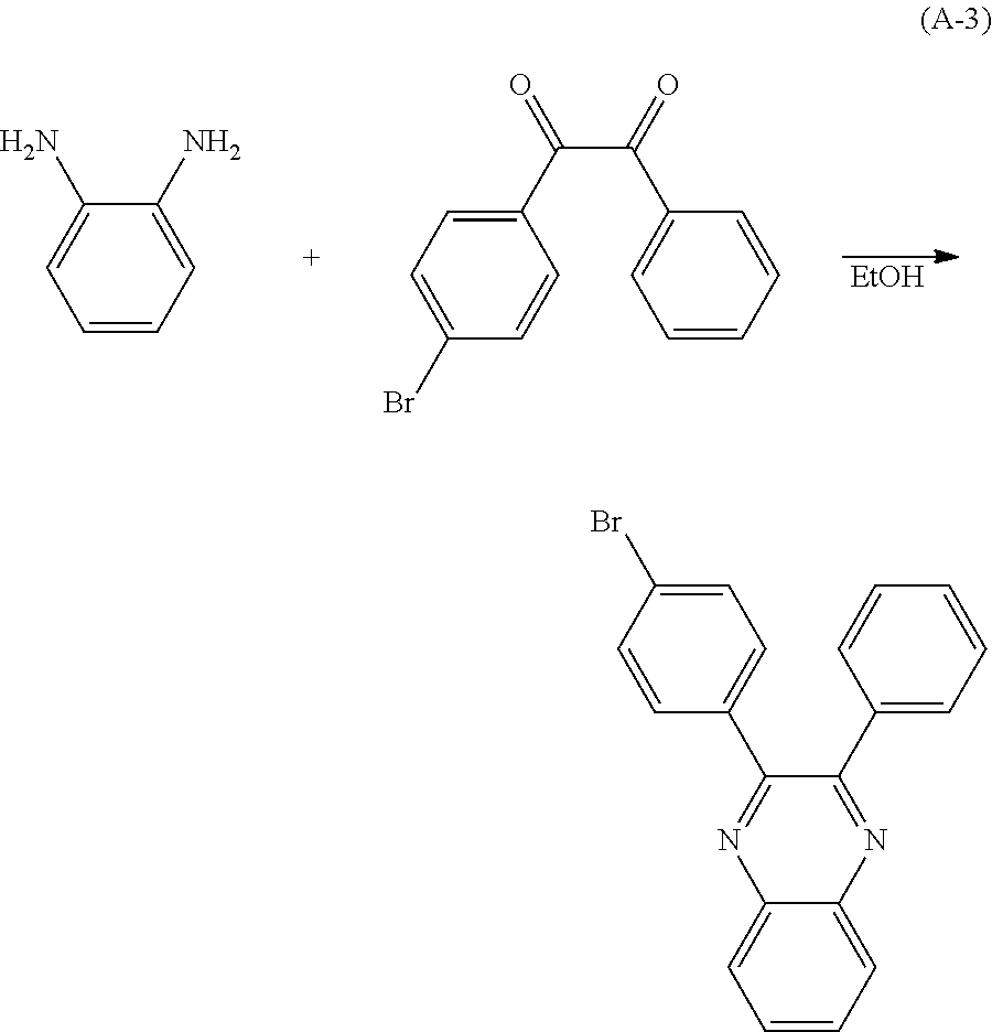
[EtOH].C1=CC=C(N)C(N)=C1.C(C(=O)C1=CC=CC=C1)(C1=CC=C(Br)C=C1)=O.C1=C(Br)C=CC(C2=NC3=CC=CC=C3N=C2C2=CC=CC=C2)=C1
